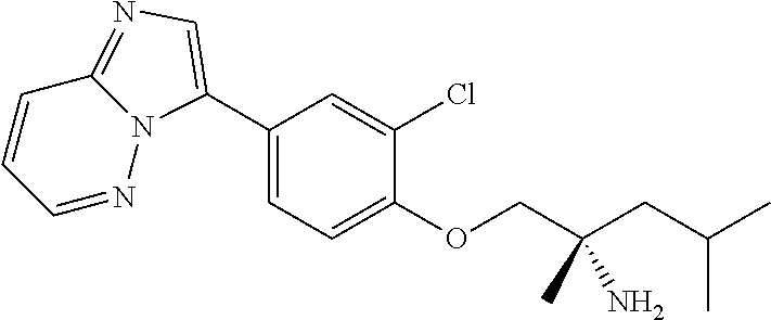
C1(C2=CN=C3C=CC=NN32)=CC=C(OCC(CC(C)C)(C)N)C(Cl)=C1
